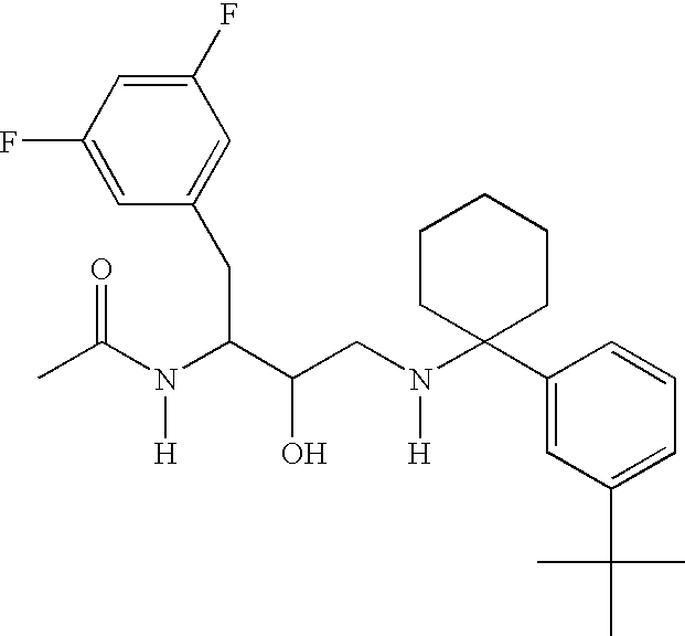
C1(F)=CC(F)=CC(CC(C(CN(C2(C3=CC(C(C)(C)C)=CC=C3)CCCCC2)[H])O)N(C(C)=O)[H])=C1
